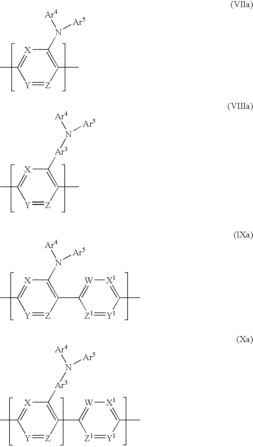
[Y]1=[Z]C(C)=C(N([Ar4])[Ar5])[X]=C1C.[Y]1=[Z]C(C)=C([Ar3]N([Ar4])[Ar5])[X]=C1C.[Y]1=[Z]C(C2=[W][X1]=C(C)[Y1]=[Z1]2)=C(N([Ar4])[Ar5])[X]=C1C.[Y]1=[Z]C(C2=[W][X1]=C(C)[Y1]=[Z1]2)=C([Ar3]N([Ar4])[Ar5])[X]=C1C
